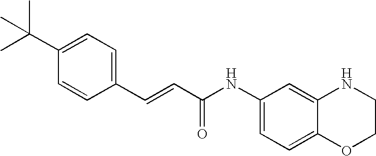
CC(C1=CC=C(C=CC(NC2=CC=C3C(=C2)NCCO3)=O)C=C1)(C)C
